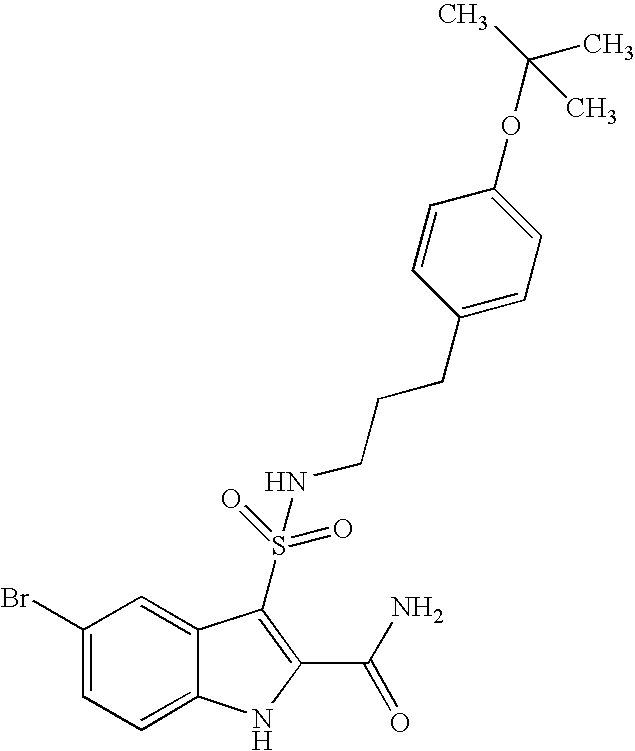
C1(Br)=CC=C2C(=C1)C(S(NCCCC1=CC=C(OC(C)(C)C)C=C1)(=O)=O)=C(C(N)=O)N2
